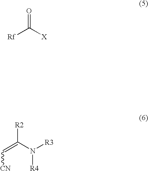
[Rf]C([X])=O.[CN]C=C([R2])N([R3])[R4]
